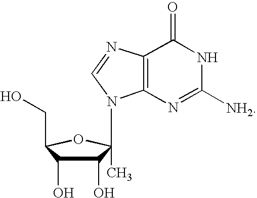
C1(O)C(O)C(CO)OC1(N1C2=C(N=C1)C(=O)NC([NH2])=N2)C
